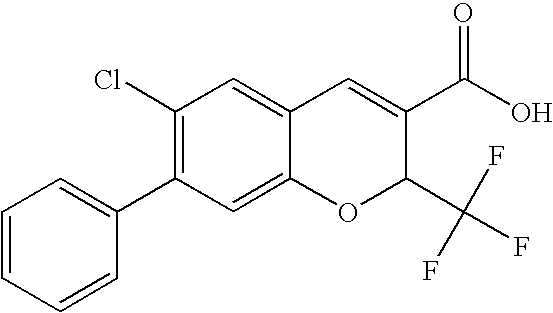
C1(C(O)=O)=CC2=CC(Cl)=C(C3=CC=CC=C3)C=C2OC1C(F)(F)F
